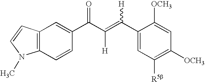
C12=C(C=CC(C(C(=C(C3=CC([R5b])=C([OCH3])C=C3[OCH3])[H])[H])=O)=C1)N(C)C=C2
